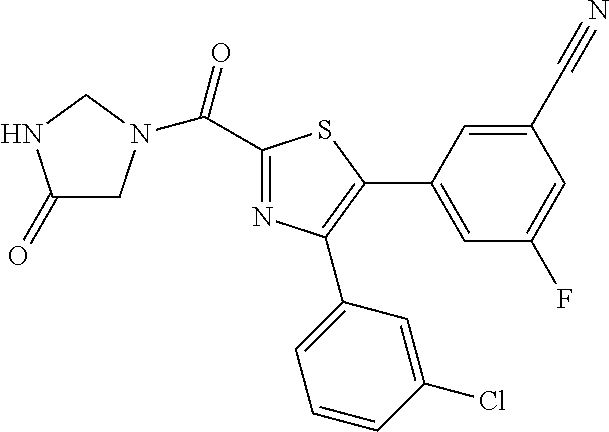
C1(C(=O)N2CC(=O)NC2)=NC(C2=CC=CC(Cl)=C2)=C(C2=CC(F)=CC(C#N)=C2)S1
